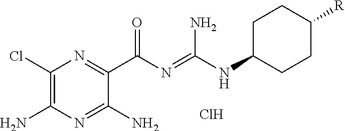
C1(Cl)=C(N)N=C(N)C(C(=O)N=C(NC2CCC([R])CC2)N)=N1.Cl
